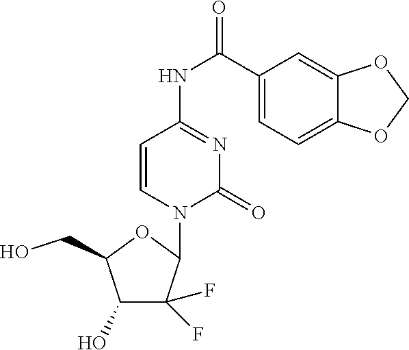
C1=CN(C2C(F)(F)C(O)C(CO)O2)C(=O)N=C1NC(=O)C1=CC=C2C(=C1)OCO2
